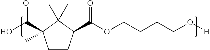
C1CC(C(OCCCCO[H])=O)C(C)(C)C1(C(O)=O)C
